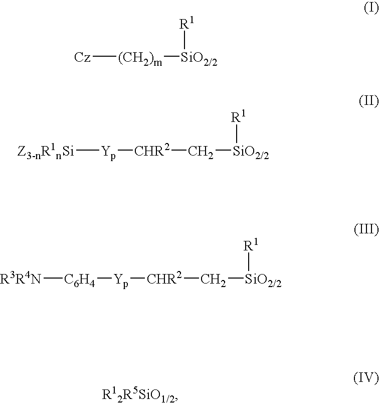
[Cz][(CH2)m][SiO2/2][R1].[R3R4N][C6H4][Yp][CHR2]C[SiO2/2][R1].[Z3-nR1nSi][Yp][CHR2]C[SiO2/2][R1]
